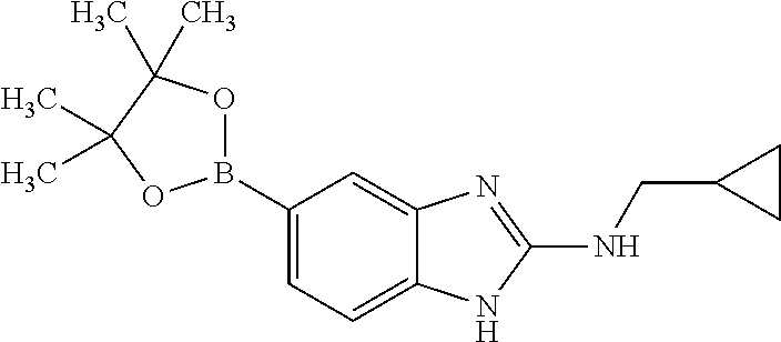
C1(B2OC(C)(C)C(C)(C)O2)=CC=C2C(=C1)N=C(NCC1CC1)N2
